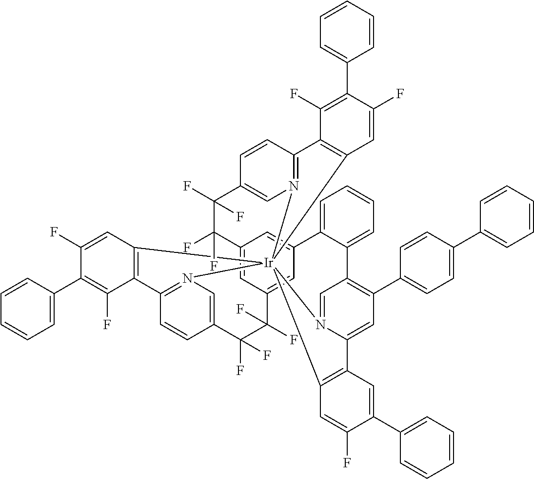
C12=CC3=CC(=C1)C1=CC=CC=C1C1=C(C4=CC=C(C5=CC=CC=C5)C=C4)C=C4N(=C1)[Ir]15(N6=C(C=CC(=C6)C(F)(F)C3(F)F)C3=C1C=C(F)C(C1=CC=CC=C1)=C3F)(N1=C(C=CC(=C1)C(F)(F)C2(F)F)C1=C5C=C(F)C(C2=CC=CC=C2)=C1F)C1=C4C=C(C2=CC=CC=C2)C(F)=C1
